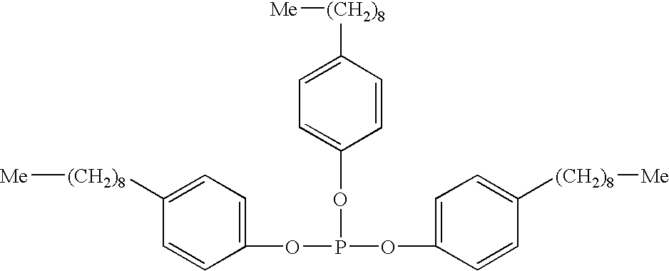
C1([(CH2)8][Me])=CC=C(OP(OC2=CC=C([(CH2)8][Me])C=C2)OC2=CC=C([(CH2)8][Me])C=C2)C=C1
